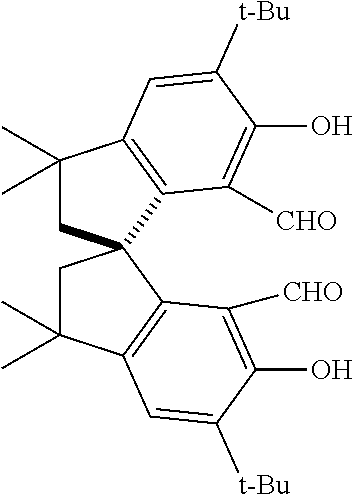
C1(C)(C)CC2(C3=C1C=C([t-Bu])C(O)=C3[CHO])CC(C)(C)C1=C2C([CHO])=C(O)C([t-Bu])=C1
